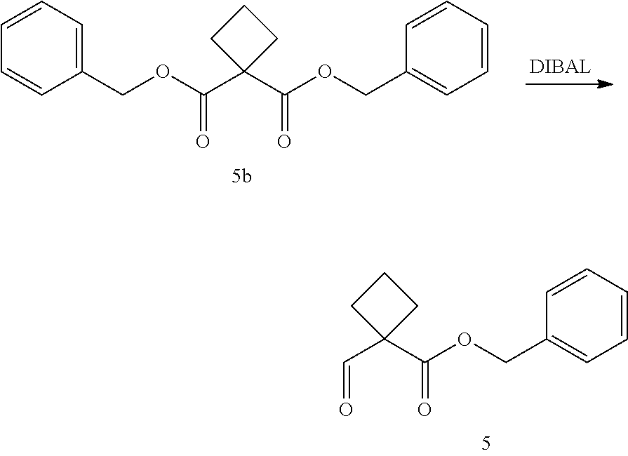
C(C1(C(OCC2=CC=CC=C2)=O)CCC1)=O.O(C(C1(C(OCC2=CC=CC=C2)=O)CCC1)=O)CC1=CC=CC=C1
